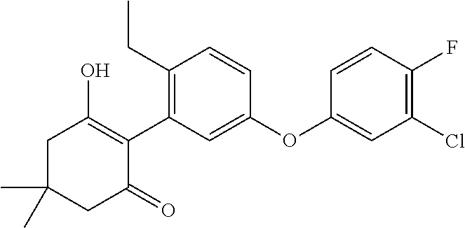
C1C(C)(C)CC(=O)C(C2=C(CC)C=CC(OC3=CC(Cl)=C(F)C=C3)=C2)=C1O
